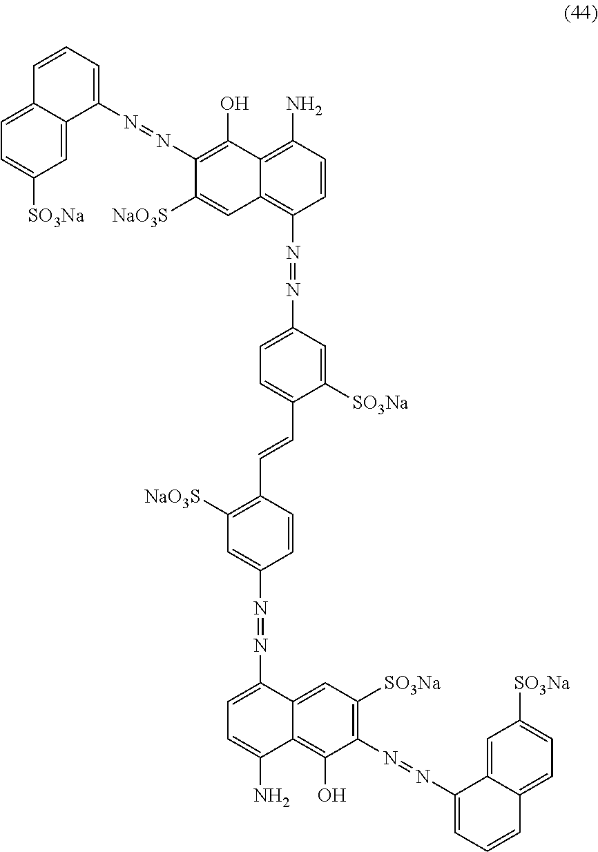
C1=CC=C(N=NC2=C(O)C3=C(N)C=CC(N=NC4=CC=C(C=CC5=C([NaO3S])C=C(N=NC6=CC=C(N)C7=C(O)C(N=NC8=CC=CC9=CC=C([SO3Na])C=C89)=C([SO3Na])C=C67)C=C5)C([SO3Na])=C4)=C3C=C2[NaO3S])C2=CC([SO3Na])=CC=C12
